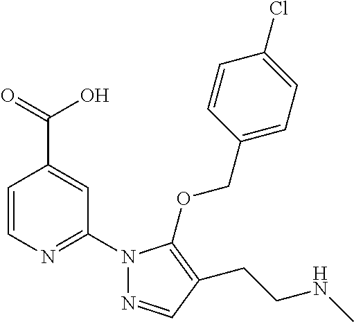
C1=CN=C(N2N=CC(CCNC)=C2OCC2=CC=C(Cl)C=C2)C=C1C(=O)O
